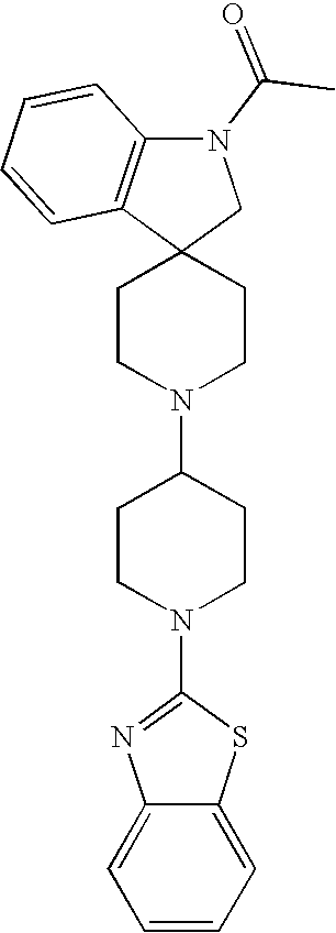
C1CN(C2CCN(C3=NC4=CC=CC=C4S3)CC2)CCC12CN(C(C)=O)C1=C2C=CC=C1
